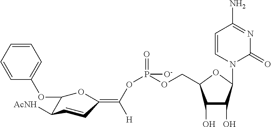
C1(O)C(O)C(N2C(=O)N=C(N)C=C2)OC1COP(OC(=C1OC(OC2=CC=CC=C2)C([AcNH])C=C1)[H])([O-])=O
